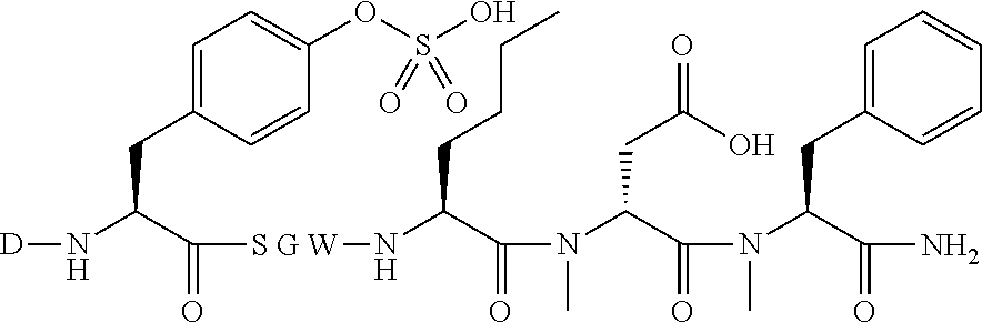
C1=C(CC(N[D])C([S G W]NC(C(N(C)C(C(N(C)C(C(N)=O)CC2=CC=CC=C2)=O)CC(=O)O)=O)CCCC)=O)C=CC(OS(O)(=O)=O)=C1
